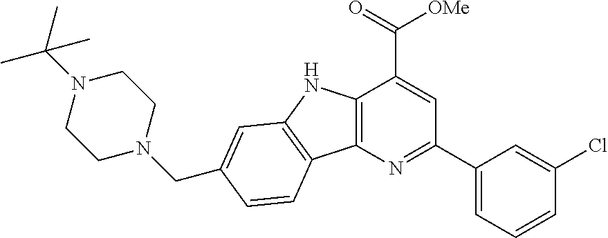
C12=C(N=C(C3=CC=CC(Cl)=C3)C=C1C(=O)[OMe])C1=C(N2)C=C(CN2CCN(C(C)(C)C)CC2)C=C1
